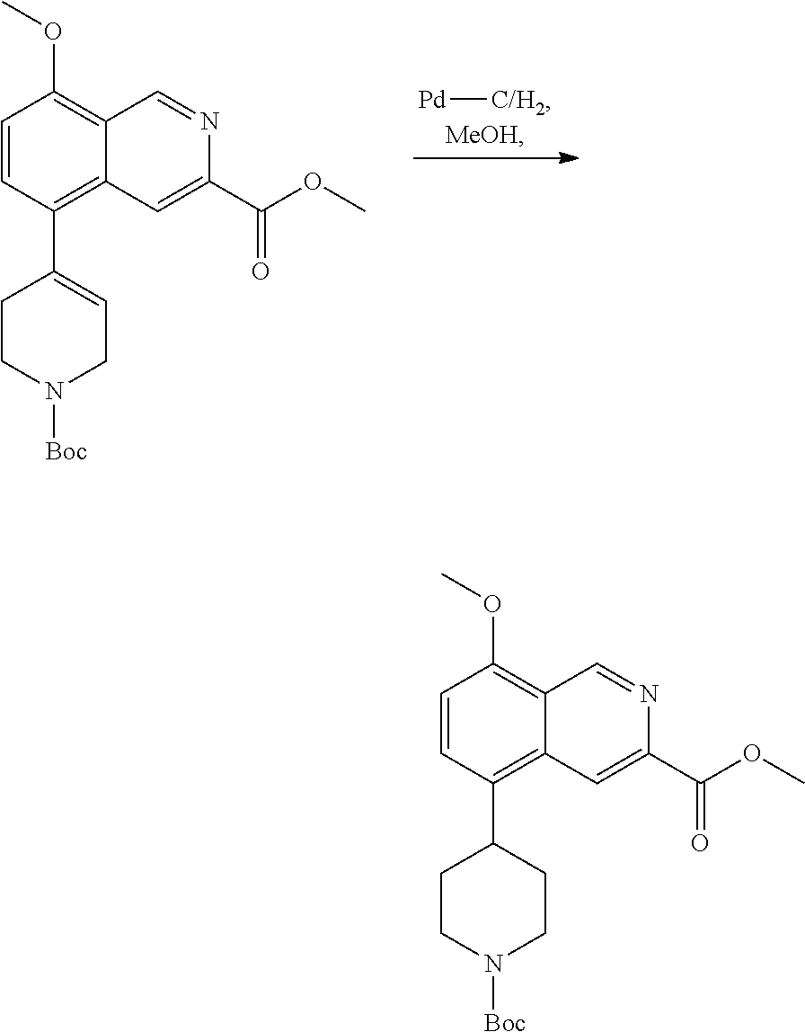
[Pd][C/H2].C1=CC(C2=CCN([Boc])CC2)=C2C(=C1OC)C=NC(C(OC)=O)=C2.C1=CC(C2CCN([Boc])CC2)=C2C(=C1OC)C=NC(C(OC)=O)=C2
